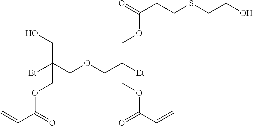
C(COCC([Et])(COC(CCSCCO)=O)COC(C=C)=O)([Et])(CO)COC(C=C)=O
